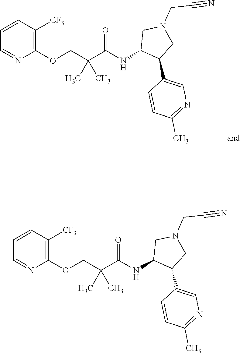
C1(OCC(C(NC2C(C3=CN=C(C)C=C3)CN(CC#N)C2)=O)(C)C)=C([CF3])C=CC=N1.C1(OCC(C(NC2C(C3=CN=C(C)C=C3)CN(CC#N)C2)=O)(C)C)=C([CF3])C=CC=N1
